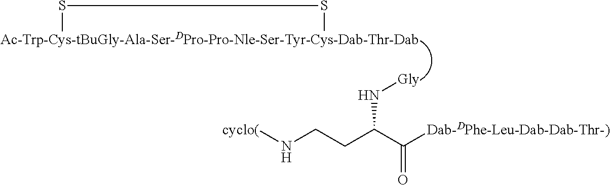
[cyclo(]NCCC(C([Dab-DPhe-Leu-Dab-Dab-Thr-)])=O)N[Gly].[Ac-Trp-Cys-tBuGly-Ala-Ser-DPro-Pro-Nle-Ser-Tyr-Cys-Dab-Thr-Dab]1SS1
